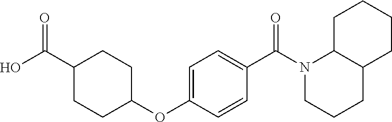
C1=C(OC2CCC(C(O)=O)CC2)C=CC(C(N2CCCC3C2CCCC3)=O)=C1
